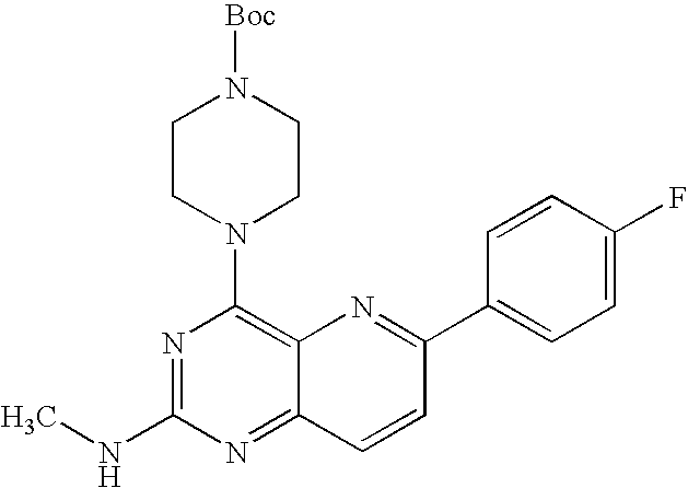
C12=C(N3CCN([Boc])CC3)N=C(NC)N=C1C=CC(C1=CC=C(F)C=C1)=N2
